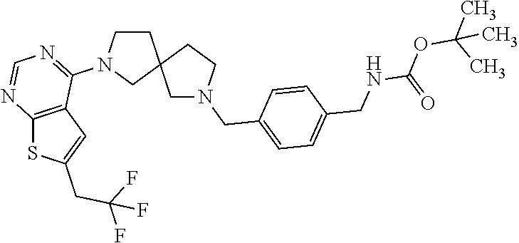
C1CN(C2=NC=NC3=C2C=C(CC(F)(F)F)S3)CC12CN(CC1=CC=C(CNC(OC(C)(C)C)=O)C=C1)CC2
